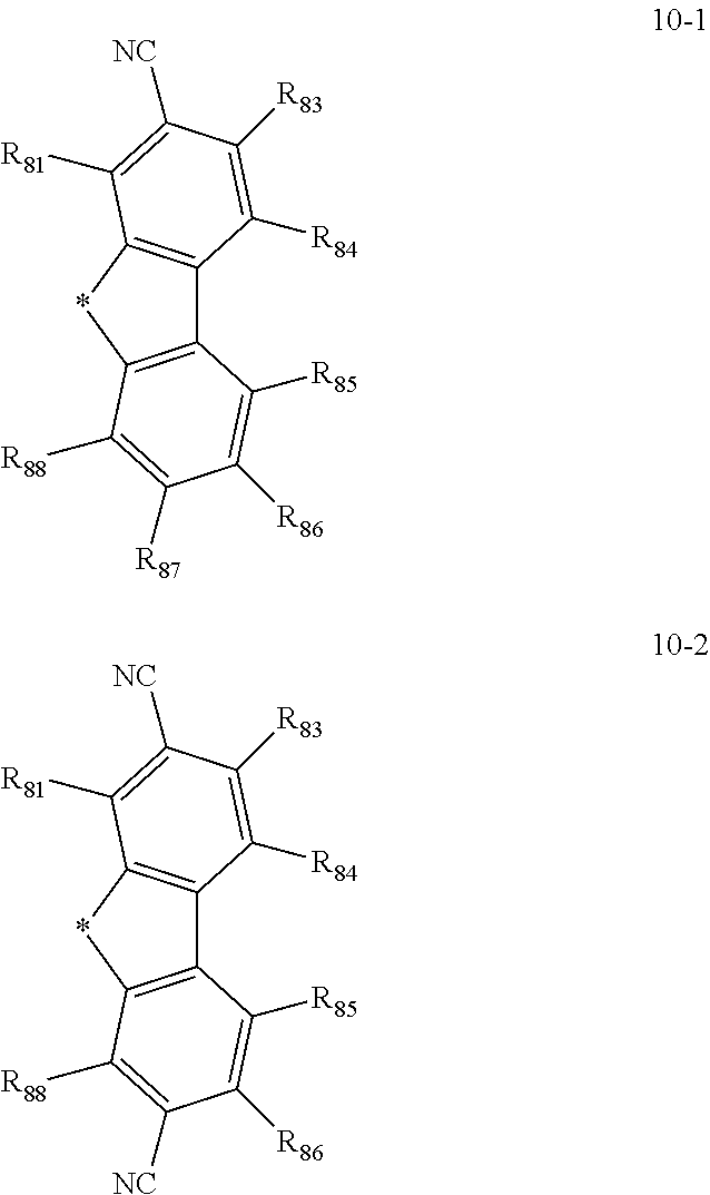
C12=C(*C3=C1C([R85])=C([R86])C([R87])=C3[R88])C([R81])=C([NC])C([R83])=C2[R84].C12=C(*C3=C1C([R85])=C([R86])C([NC])=C3[R88])C([R81])=C([NC])C([R83])=C2[R84]
